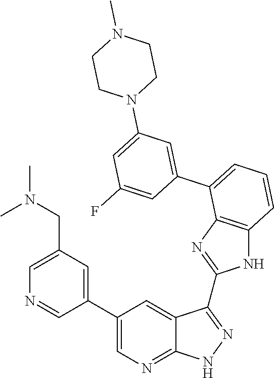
C1=C(CN(C)C)C=C(C2=CN=C3C(=C2)C(C2=NC4=C(N2)C=CC=C4C2=CC(N4CCN(C)CC4)=CC(F)=C2)=NN3)C=N1
